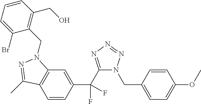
C1=CC(C(F)(F)C2=NN=NN2CC2=CC=C(OC)C=C2)=CC2=C1C(C)=NN2CC1=C(CO)C=CC=C1Br
